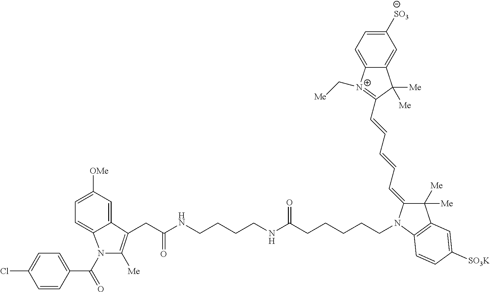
ClC1=CC=C(C(=O)N2C3=CC=C([OMe])C=C3C(CC(NCCCCNC(CCCCCN3C4=C(C([Me])([Me])C3=CC=CC=CC3=[N+](C[Me])C5=CC=C([SO3])C=C5C3([Me])[Me])C=C([SO3K])C=C4)=O)=O)=C2[Me])C=C1
